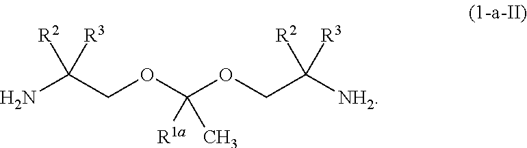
NC(COC(OCC([NH2])([R2])[R3])([R1a])C)([R2])[R3]
